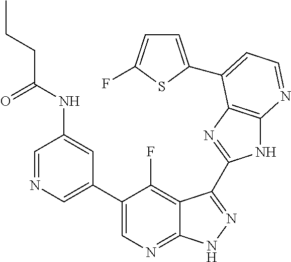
C1=NC=C(C2=CN=C3C(=C2F)C(C2=NC4=C(N2)N=CC=C4C2=CC=C(F)S2)=NN3)C=C1NC(CCC)=O
